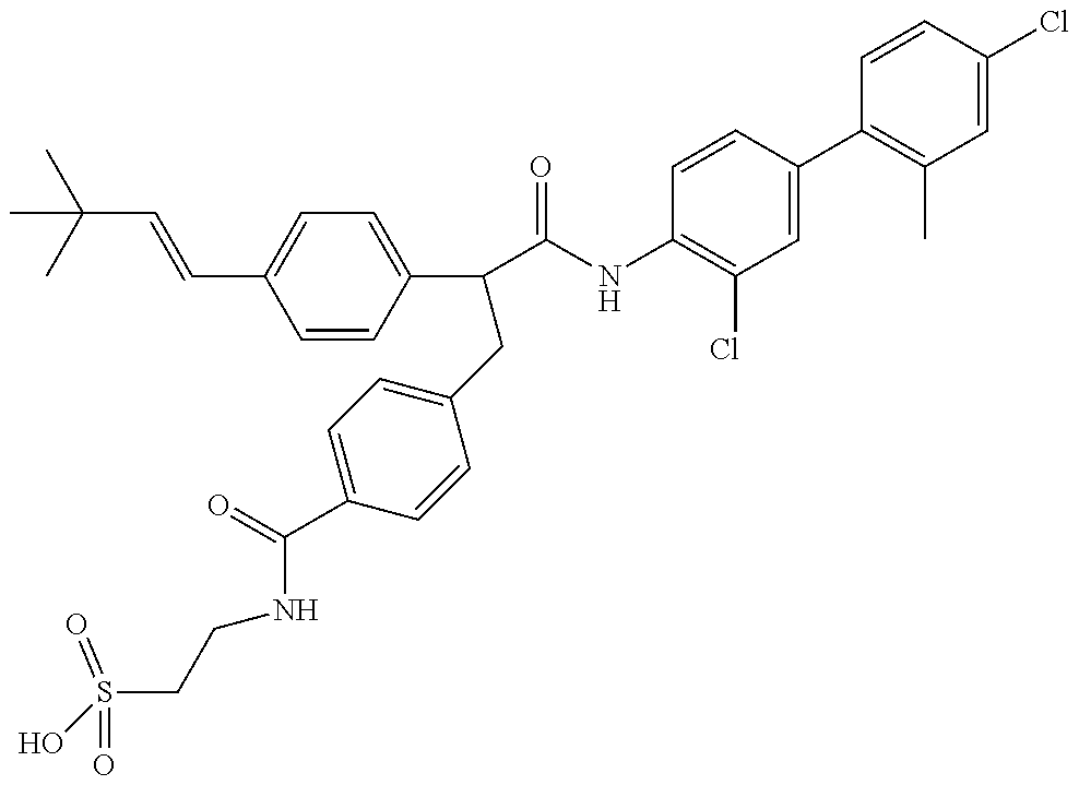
OS(CCNC(C1=CC=C(CC(C2=CC=C(C=CC(C)(C)C)C=C2)C(=O)NC2=C(Cl)C=C(C3=C(C)C=C(Cl)C=C3)C=C2)C=C1)=O)(=O)=O
